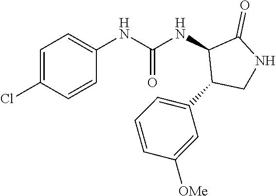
C1=C(Cl)C=CC(NC(NC2C(C3=CC=CC([OMe])=C3)CNC2=O)=O)=C1
